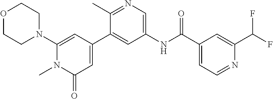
O1CCN(C2=CC(C3=CC(NC(C4=CC=NC(C(F)F)=C4)=O)=CN=C3C)=CC(=O)N2C)CC1
